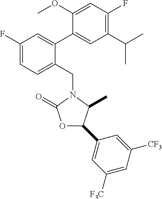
C1(C(C)C)=C(F)C=C(OC)C(C2=CC(F)=CC=C2CN2C(C)C(C3=CC([F3C])=CC([CF3])=C3)OC2=O)=C1
